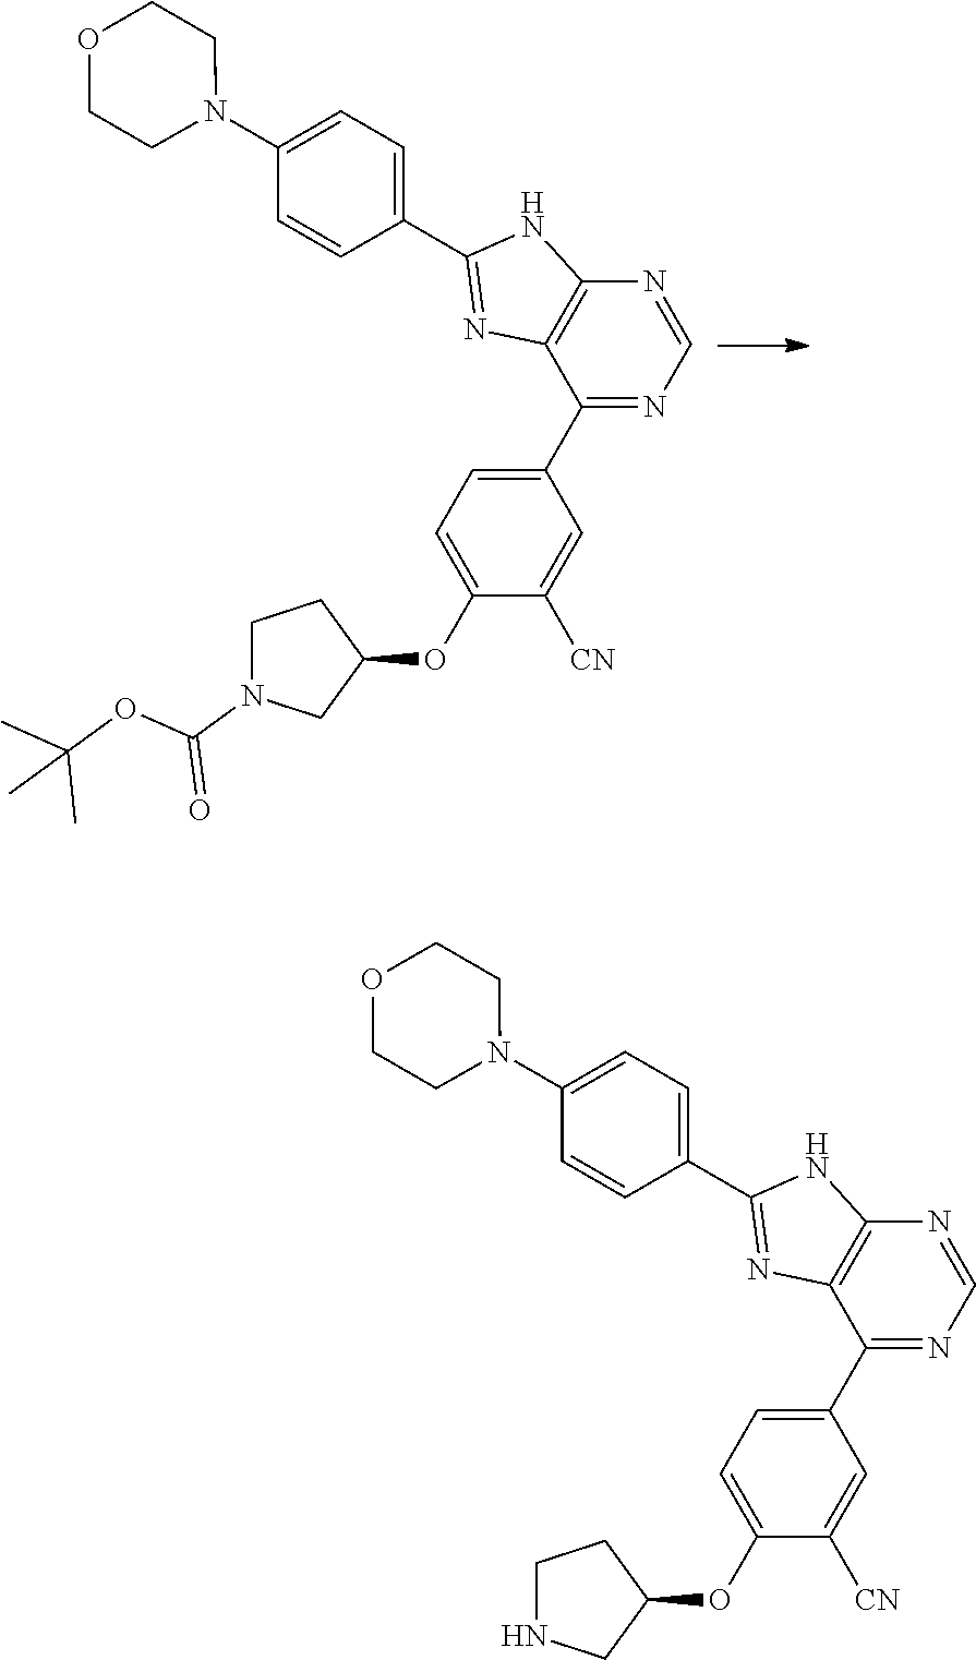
N1=CN=C(C2=CC=C(OC3CCN(C(OC(C)(C)C)=O)C3)C([CN])=C2)C2=C1NC(C1=CC=C(N3CCOCC3)C=C1)=N2.N1=CN=C(C2=CC=C(OC3CCNC3)C([CN])=C2)C2=C1NC(C1=CC=C(N3CCOCC3)C=C1)=N2
